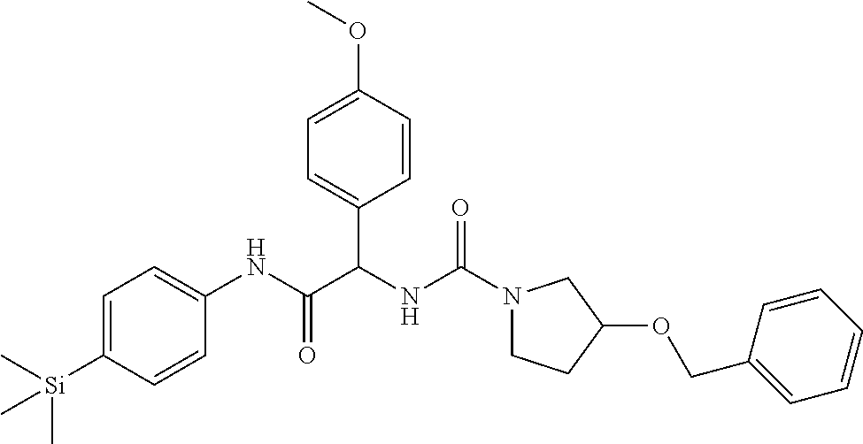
N1(C(NC(C(NC2=CC=C([Si](C)(C)C)C=C2)=O)C2=CC=C(OC)C=C2)=O)CCC(OCC2=CC=CC=C2)C1
